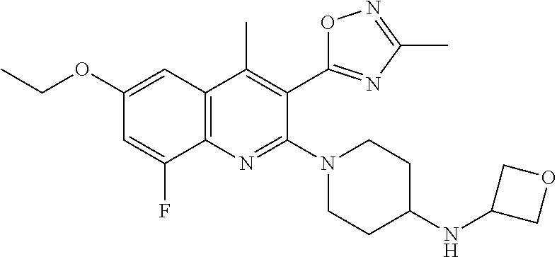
C1(OCC)=CC2=C(N=C(N3CCC(NC4COC4)CC3)C(C3=NC(C)=NO3)=C2C)C(F)=C1
